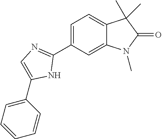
C1=C(C2=NC=C(C3=CC=CC=C3)N2)C=C2C(=C1)C(C)(C)C(=O)N2C
